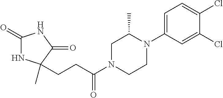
C1(=O)NC(CCC(N2CCN(C3=CC=C(Cl)C(Cl)=C3)C(C)C2)=O)(C)C(=O)N1
